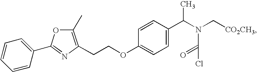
C(COC1=CC=C(C(C)N(C[CO2CH3])C(=O)Cl)C=C1)C1=C(C)OC(C2=CC=CC=C2)=N1
